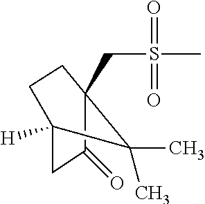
C1C2([H])CCC(CS(=O)(=O)C)(C1=O)C2(C)C
